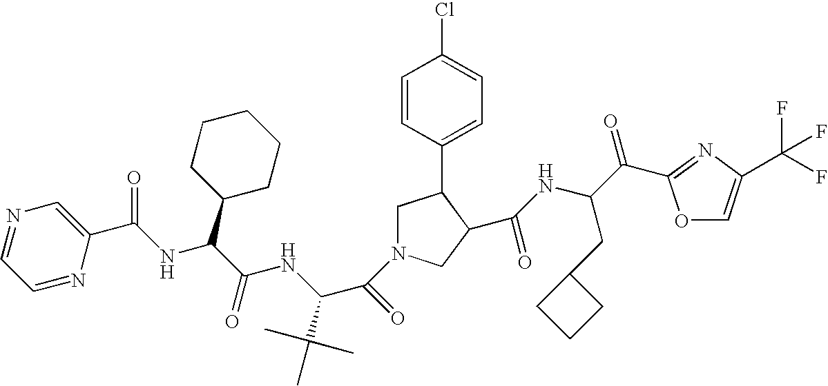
C1C(C2=CC=C(Cl)C=C2)C(C(NC(C(=O)C2=NC(C(F)(F)F)=CO2)CC2CCC2)=O)CN1C(C(NC(C(NC(C1=CN=CC=N1)=O)C1CCCCC1)=O)C(C)(C)C)=O
